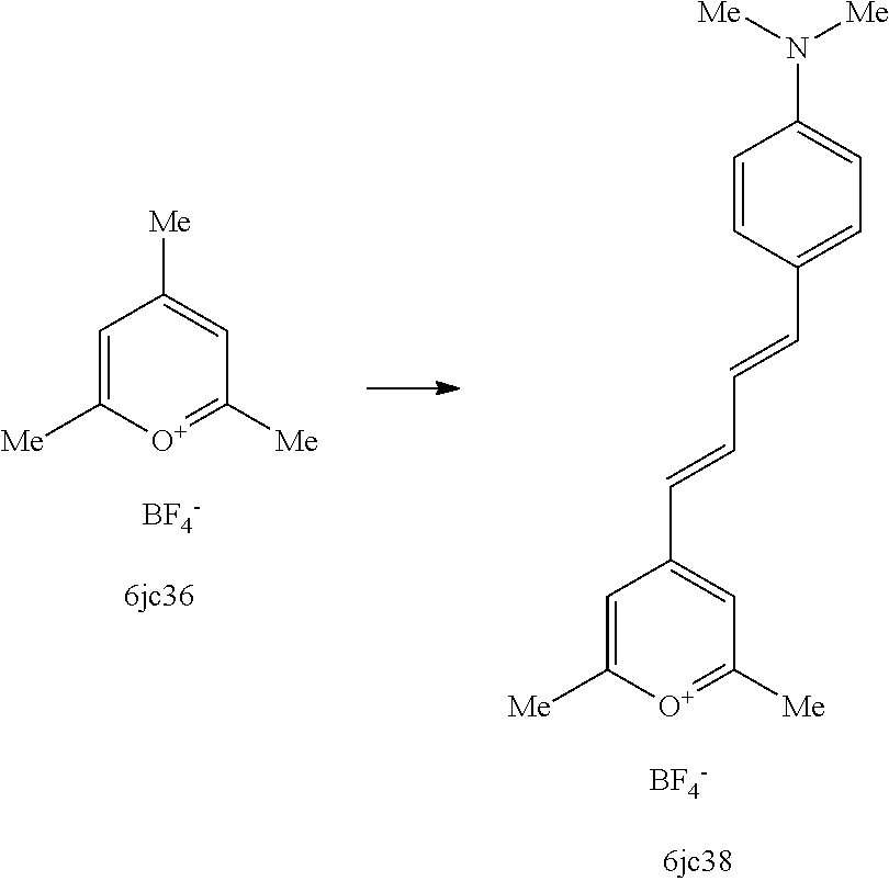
[BF4-].[Me]C1=CC([Me])=[O+]C([Me])=C1.[BF4-].C(C1=CC([Me])=[O+]C([Me])=C1)=CC=CC1=CC=C(N([Me])[Me])C=C1
